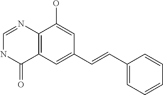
C12=C(C=C(C=CC3=CC=CC=C3)C=C1O)C(=O)NC=N2
